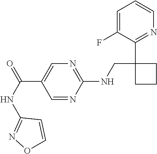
C1=C(F)C(C2(CNC3=NC=C(C(NC4=NOC=C4)=O)C=N3)CCC2)=NC=C1
